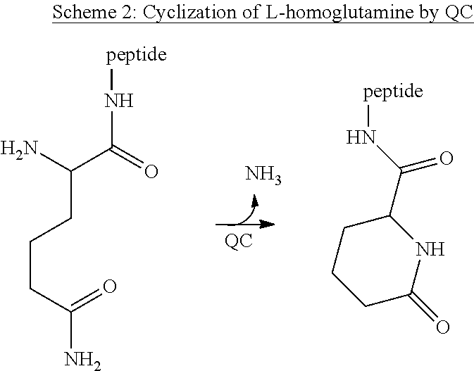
N.C1(C(N[peptide])=O)CCCC(=O)N1.O=C(C(CCCC(=O)N)N)N[peptide]
